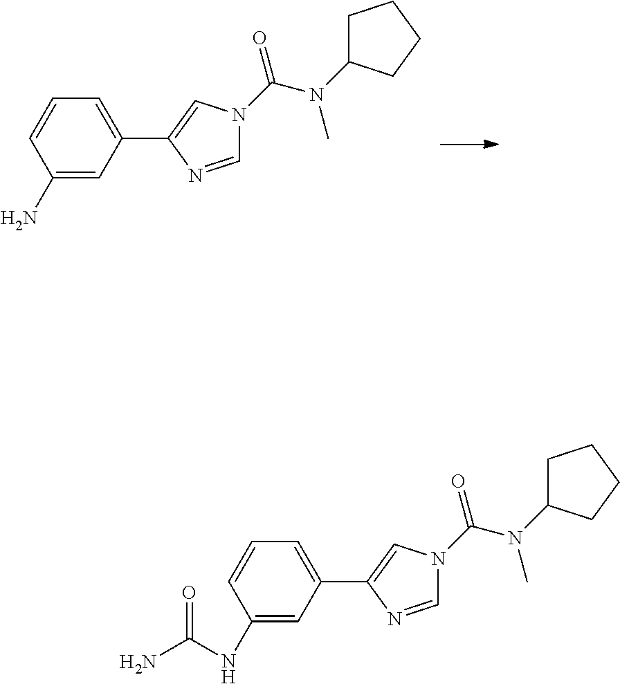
C1(N)=CC(C2=CN(C(N(C3CCCC3)C)=O)C=N2)=CC=C1.C1(NC(N)=O)=CC(C2=CN(C(N(C3CCCC3)C)=O)C=N2)=CC=C1
